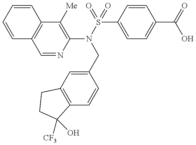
C1=CC=CC2=C1C=NC(N(S(=O)(C1=CC=C(C(=O)O)C=C1)=O)CC1=CC3=C(C=C1)C([CF3])(O)CC3)=C2[Me]
